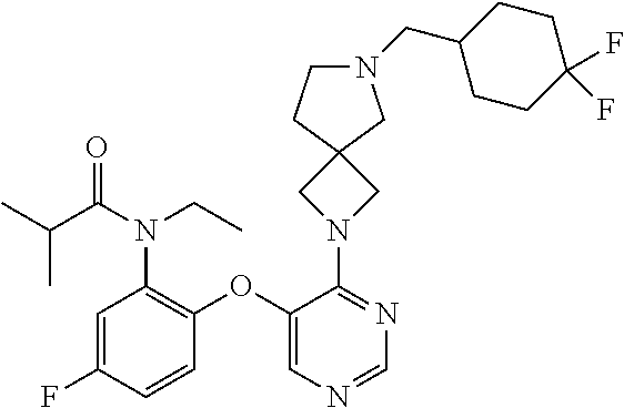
C1(OC2=C(N(C(C(C)C)=O)CC)C=C(F)C=C2)=CN=CN=C1N1CC2(C1)CCN(CC1CCC(F)(F)CC1)C2
